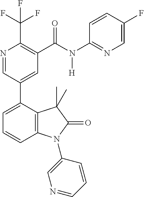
C(C1=C(C(F)(F)F)N=CC(C2=CC=CC3=C2C(C)(C)C(=O)N3C2=CN=CC=C2)=C1)(N([H])C1=NC=C(F)C=C1)=O
